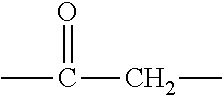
CC(=O)CC
